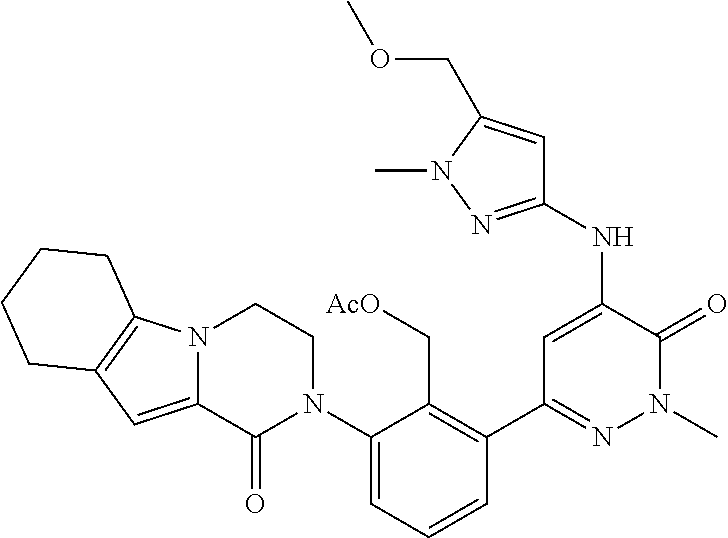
N(C1=CC(C2=C(C[AcO])C(N3CCN4C(=CC5=C4CCCC5)C3=O)=CC=C2)=NN(C)C1=O)C1=NN(C)C(COC)=C1
